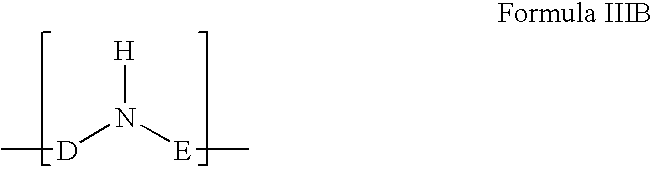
C[D]N([E]C)[H]
